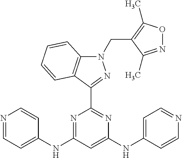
N1(CC2=C(C)ON=C2C)C2=C(C(C3=NC(NC4=CC=NC=C4)=CC(NC4=CC=NC=C4)=N3)=N1)C=CC=C2
